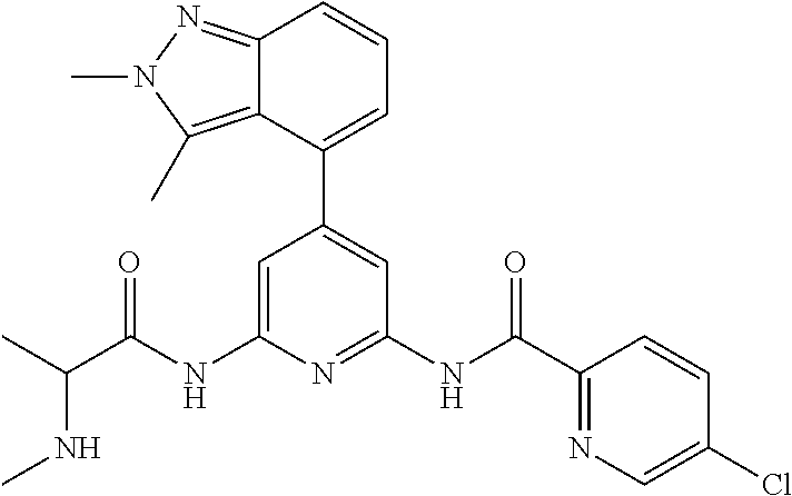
C1=C(NC(C(C)NC)=O)N=C(NC(C2=NC=C(Cl)C=C2)=O)C=C1C1=CC=CC2=NN(C)C(C)=C12
